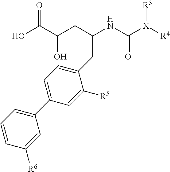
C1=CC([R6])=CC(C2=CC=C(CC(NC([X]([R3])[R4])=O)CC(C(O)=O)O)C([R5])=C2)=C1
